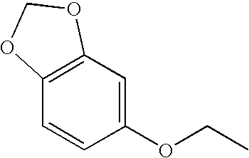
C12=C(C=C(OCC)C=C1)OCO2
